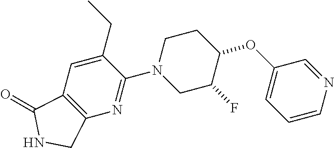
C1(OC2CCN(C3=NC4=C(C=C3CC)C(=O)NC4)CC2F)=CC=CN=C1
